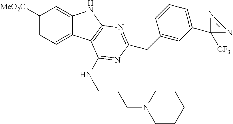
C1([MeO2C])=CC=C2C(=C1)NC1=C2C(NCCCN2CCCCC2)=NC(CC2=CC(C3([CF3])N=N3)=CC=C2)=N1
